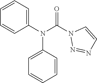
O=C(N1N=NC=C1)N(C1=CC=CC=C1)C1=CC=CC=C1
